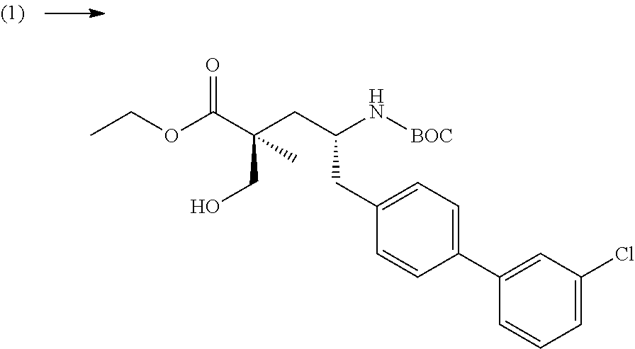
O(C(C(CO)(C)CC(N[BOC])CC1=CC=C(C2=CC(Cl)=CC=C2)C=C1)=O)CC
